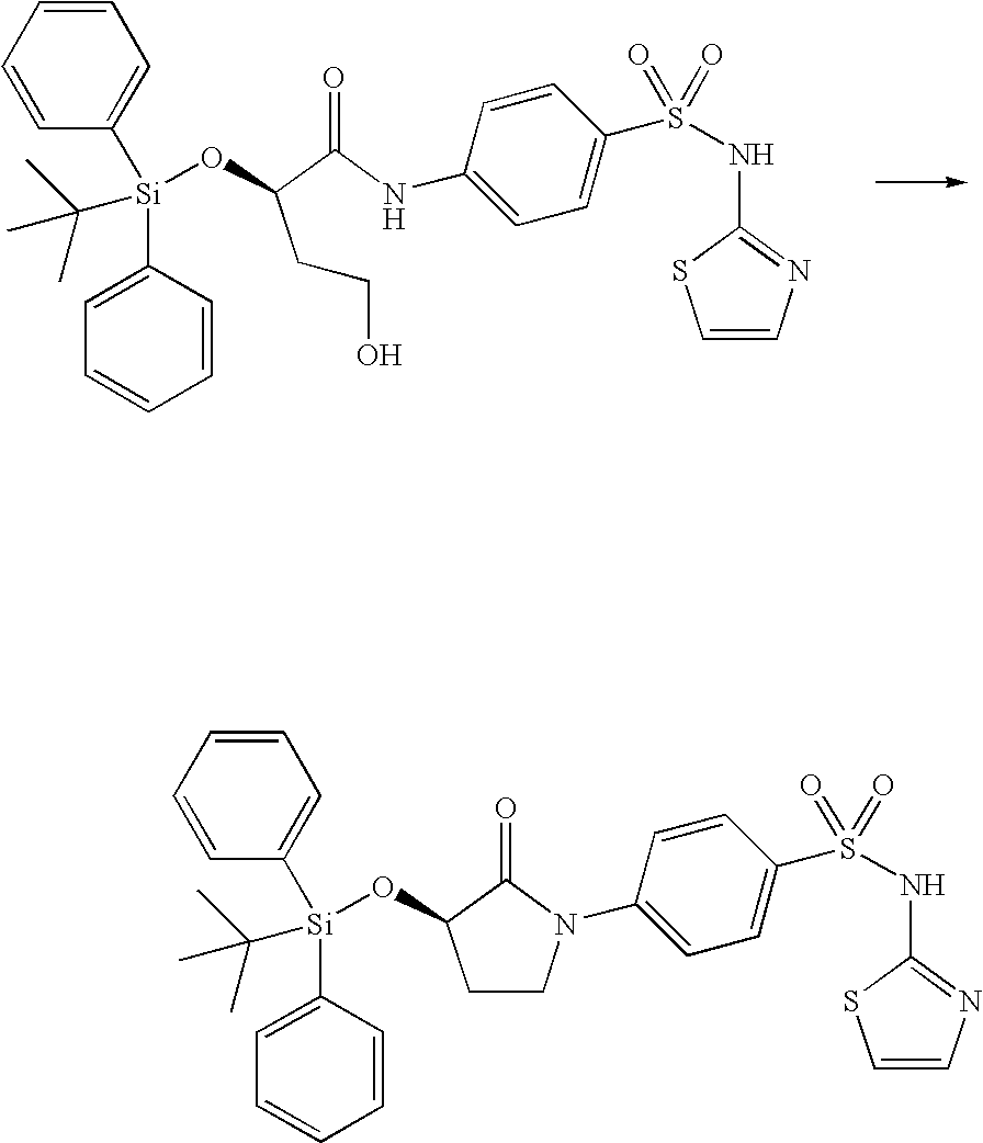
C1=CC=CC([Si](C2=CC=CC=C2)(OC(CCO)C(NC2=CC=C(S(NC3=NC=CS3)(=O)=O)C=C2)=O)C(C)(C)C)=C1.C1=CC=CC([Si](C2=CC=CC=C2)(OC2CCN(C3=CC=C(S(NC4=NC=CS4)(=O)=O)C=C3)C2=O)C(C)(C)C)=C1
